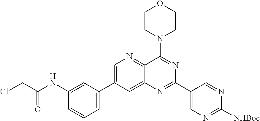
C1=C(C2=CC=CC(NC(=O)CCl)=C2)C=C2C(=N1)C(N1CCOCC1)=NC(C1=CN=C([NHBoc])N=C1)=N2
